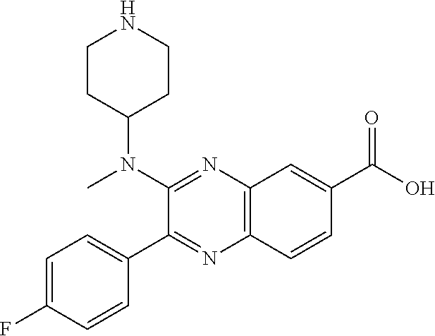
C12=C(C=CC(C(O)=O)=C1)N=C(C1=CC=C(F)C=C1)C(N(C1CCNCC1)C)=N2
